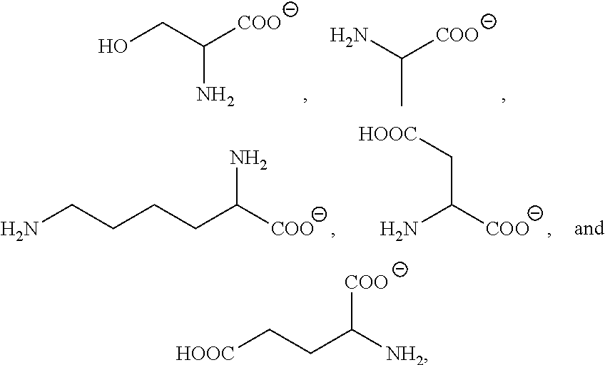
C(C([NH2])[COO])C[HOOC].NC([COO])C.OCC([COO])N.NCCCCC([COO])N.NC([COO])C[HOOC]
